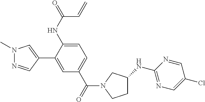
C1(NC2CCN(C(=O)C3=CC=C(NC(=O)C=C)C(C4=CN(C)N=C4)=C3)C2)=NC=C(Cl)C=N1
